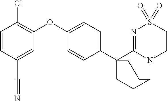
C1=CC(C#N)=CC(OC2=CC=C(C34CCC(N5C3=NS(=O)(=O)CC5)CC4)C=C2)=C1Cl
